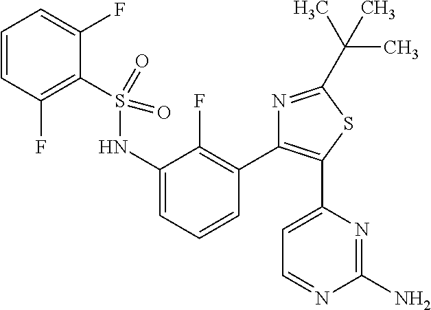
C1=CC(F)=C(S(=O)(=O)NC2=CC=CC(C3=C(C4=CC=NC(N)=N4)SC(C(C)(C)C)=N3)=C2F)C(F)=C1
